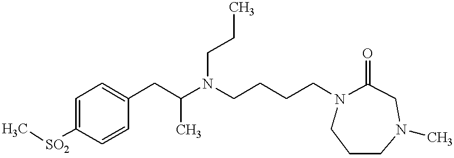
C1=CC([SO2]C)=CC=C1CC(N(CCCCN1CCCN(C)CC1=O)CCC)C
